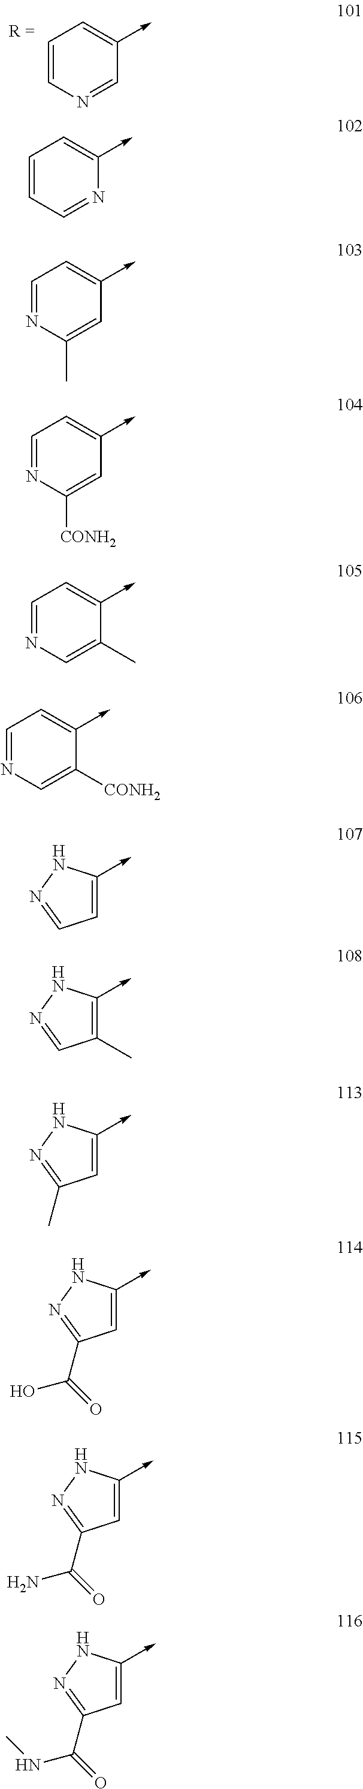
C1=CN=CC(->C)=C1.C1=CC=NC(->C)=C1.C1=NC(C)=CC(->C)=C1.C1=NC([CONH2])=CC(->C)=C1.C1=NC=C(C)C(->C)=C1.C1=NC=C([CONH2])C(->C)=C1.C1=C(->C)NN=C1.C1(C)=C(->C)NN=C1.C1=C(->C)NN=C1C.C1=C(->C)NN=C1C(O)=O.C1=C(->C)NN=C1C(N)=O.C1=C(->C)NN=C1C(NC)=O
